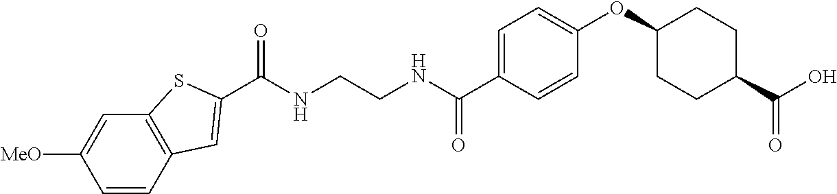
C(NCCNC(C1=CC=C(OC2CCC(C(O)=O)CC2)C=C1)=O)(=O)C1=CC2=C(C=C([MeO])C=C2)S1
